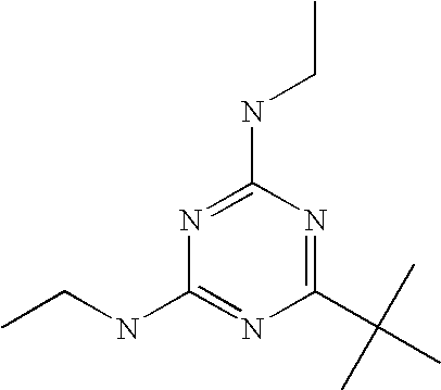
C1(NCC)=NC(C(C)(C)C)=NC(NCC)=N1
